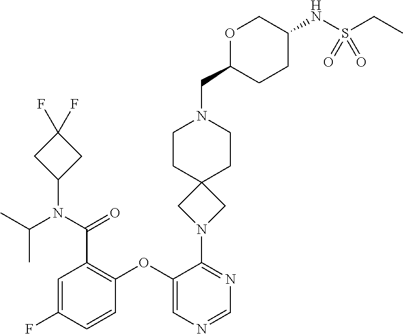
C1=C(F)C=CC(OC2=CN=CN=C2N2CC3(C2)CCN(CC2CCC(NS(CC)(=O)=O)CO2)CC3)=C1C(N(C(C)C)C1CC(F)(F)C1)=O
